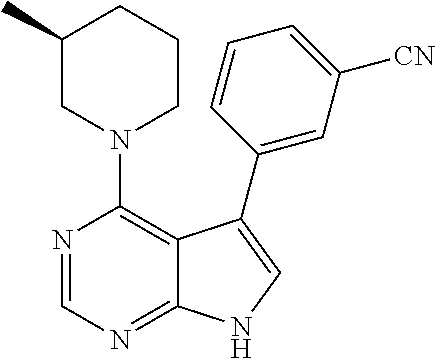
C1(C)CN(C2=C3C(=NC=N2)NC=C3C2=CC([CN])=CC=C2)CCC1
